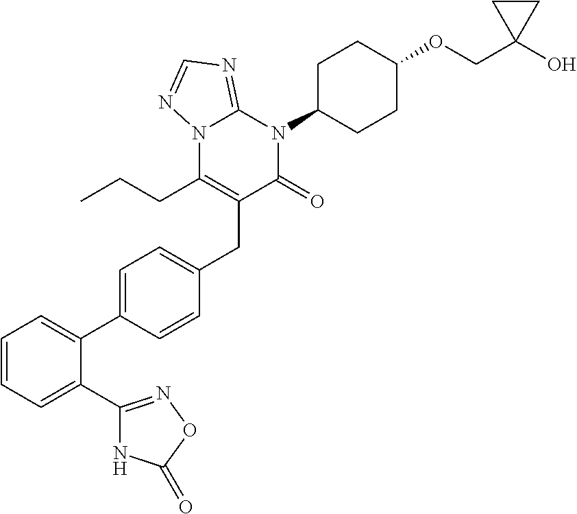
C1=CC=C(C2=NOC(=O)N2)C(C2=CC=C(CC3=C(CCC)N4C(=NC=N4)N(C4CCC(OCC5(O)CC5)CC4)C3=O)C=C2)=C1
